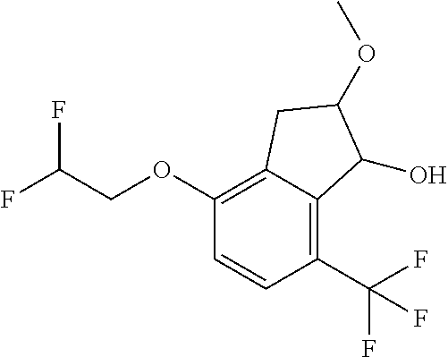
C1(OCC(F)F)=C2C(=C(C(F)(F)F)C=C1)C(O)C(OC)C2
